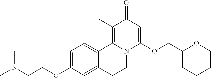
C1=C(OCCN(C)C)C=C2C(=C1)C1=C(C)C(=O)C=C(OCC3CCCCO3)N1CC2
